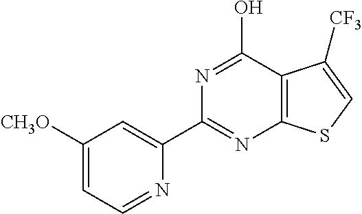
N1=C(O)C2=C(N=C1C1=CC([CH3O])=CC=N1)SC=C2[CF3]
